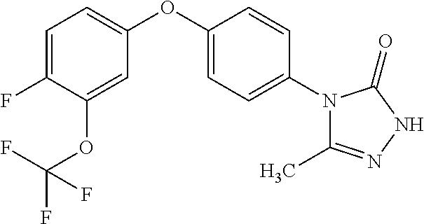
C1=C(F)C(OC(F)(F)F)=CC(OC2=CC=C(N3C(C)=NNC3=O)C=C2)=C1
